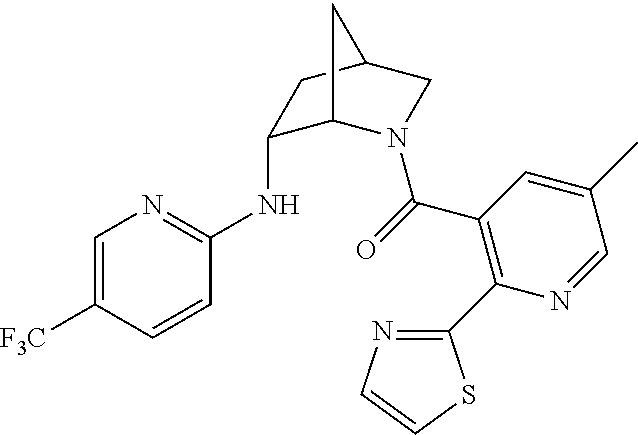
C1=C([F3C])C=CC(NC2C3N(C(=O)C4=C(C5=NC=CS5)N=CC(C)=C4)CC(C2)C3)=N1
